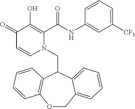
C1(=O)C=CN(CC2C3=C(OCC4=CC=CC=C24)C=CC=C3)C(C(NC2=CC([CF3])=CC=C2)=O)=C1O
